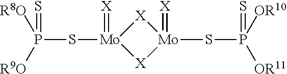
[X]1[Mo](=[X])(SP([R8O])([R9O])=S)[X][Mo]1(=[X])SP([OR11])([OR10])=S
